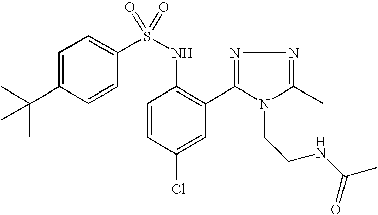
C1=C(C(C)(C)C)C=CC(S(NC2=C(C3=NN=C(C)N3CCNC(C)=O)C=C(Cl)C=C2)(=O)=O)=C1
